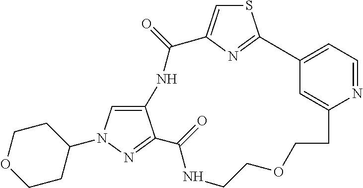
C1COCCC2=CC(=CC=N2)C2=NC(=CS2)C(=O)NC2=CN(C3CCOCC3)N=C2C(=O)N1
